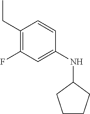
C1(CC)=C(F)C=C(NC2CCCC2)C=C1
